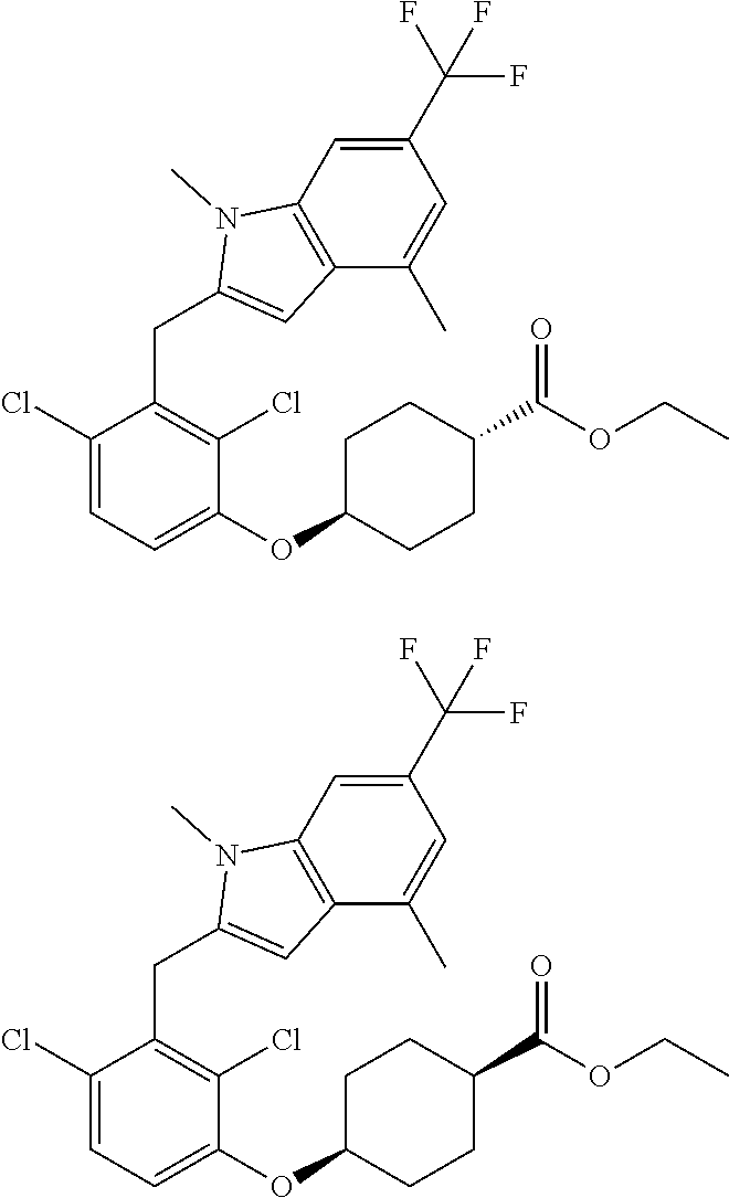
C1(C(F)(F)F)=CC2=C(C(C)=C1)C=C(CC1=C(Cl)C(OC3CCC(C(OCC)=O)CC3)=CC=C1Cl)N2C.C1(C(F)(F)F)=CC2=C(C(C)=C1)C=C(CC1=C(Cl)C(OC3CCC(C(OCC)=O)CC3)=CC=C1Cl)N2C
